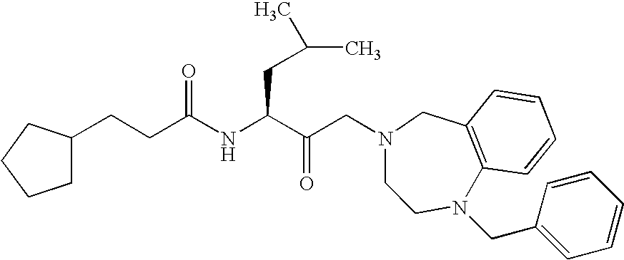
C(C(NC(C(CN1CCN(CC2=CC=CC=C2)C2=C(C1)C=CC=C2)=O)CC(C)C)=O)CC1CCCC1
